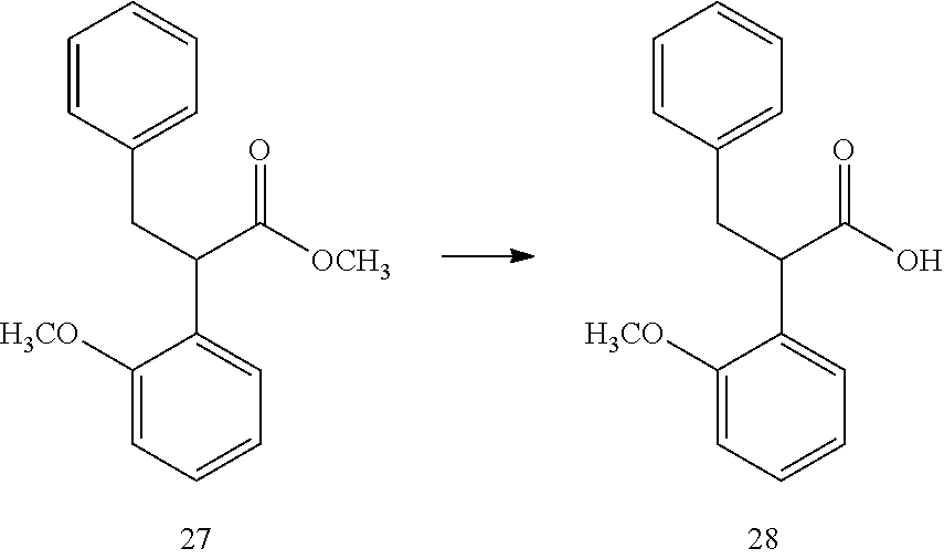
C1([H3CO])=CC=CC=C1C(CC1=CC=CC=C1)C([OCH3])=O.C1([H3CO])=CC=CC=C1C(CC1=CC=CC=C1)C(O)=O
